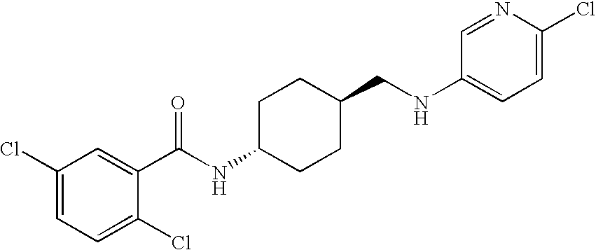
C1(Cl)=CC=C(Cl)C(C(NC2CCC(CNC3=CC=C(Cl)N=C3)CC2)=O)=C1
